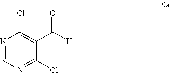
C1=NC(Cl)=C(C(=O)[H])C(Cl)=N1
